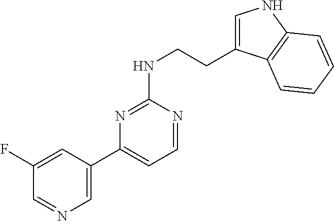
C1(C2=CC=NC(NCCC3=CNC4=C3C=CC=C4)=N2)=CN=CC(F)=C1
